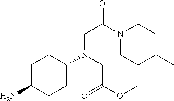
C1C(N)CCC(N(CC(OC)=O)CC(=O)N2CCC(C)CC2)C1
